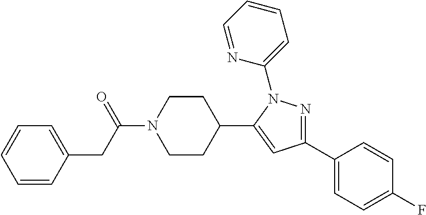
C1=CC(CC(N2CCC(C3=CC(C4=CC=C(F)C=C4)=NN3C3=CC=CC=N3)CC2)=O)=CC=C1
